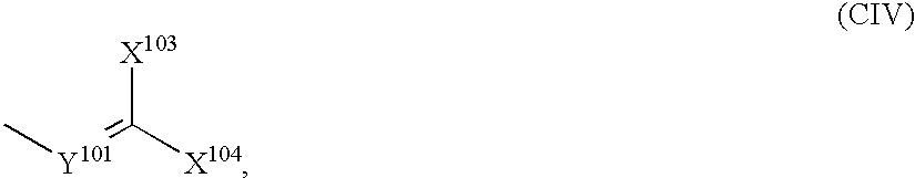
[X103]C([X104])=[Y101]C
